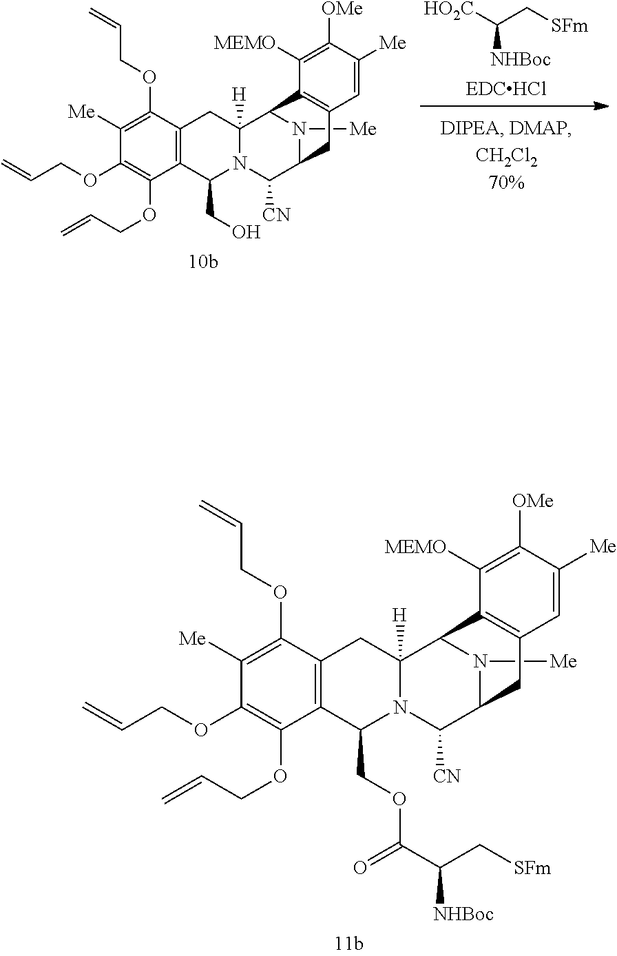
[HO2C]C(C[SFm])[NHBoc].N1([Me])C2C([CN])N3C(CO)C4=C(C(OCC=C)=C([Me])C(OCC=C)=C4OCC=C)CC3([H])C1C1=C(C=C([Me])C([OMe])=C1[MEMO])C2.N1([Me])C2C([CN])N3C(COC(C(C[SFm])[NHBoc])=O)C4=C(C(OCC=C)=C([Me])C(OCC=C)=C4OCC=C)CC3([H])C1C1=C(C=C([Me])C([OMe])=C1[MEMO])C2
